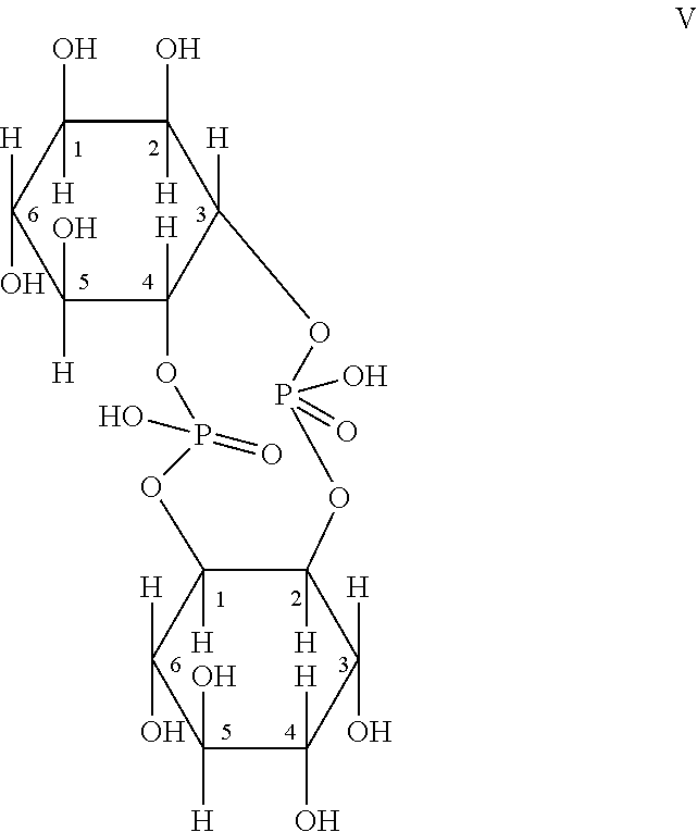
C1(O)([H])C(O)([H])C([H])(O)C(O)([H])C2([H])C1([H])OP(=O)(O)OC1([H])C([H])(OP(=O)(O)O2)C([H])(O)C(O)([H])C(O)([H])C1([H])O
